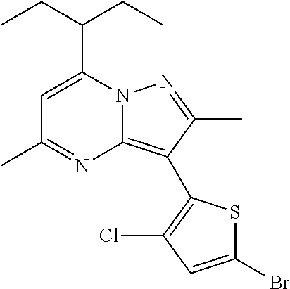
C1=C(C(CC)CC)N2C(=C(C3=C(Cl)C=C(Br)S3)C(C)=N2)N=C1C
